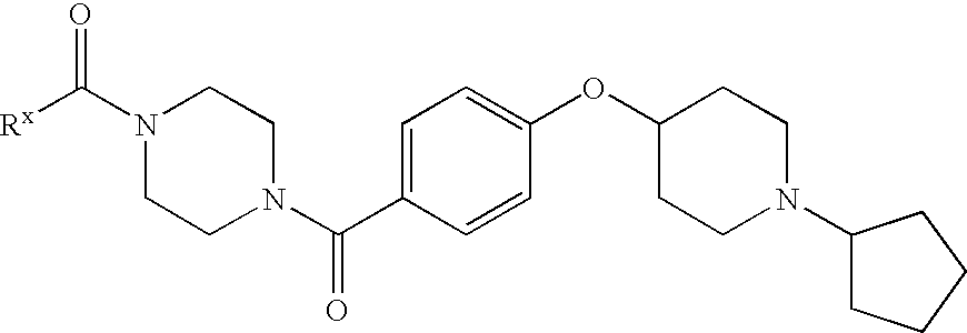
N1(C([Rx])=O)CCN(C(C2=CC=C(OC3CCN(C4CCCC4)CC3)C=C2)=O)CC1
